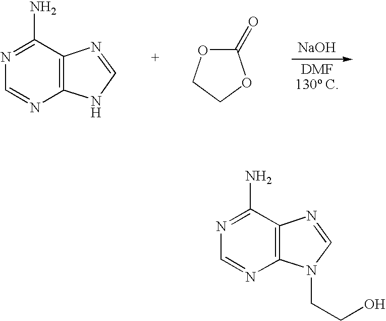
C12=C(C(N)=NC=N1)N=CN2CCO.[NaOH].[DMF130 C].C12=C(C(N)=NC=N1)N=CN2.C1(=O)OCCO1
